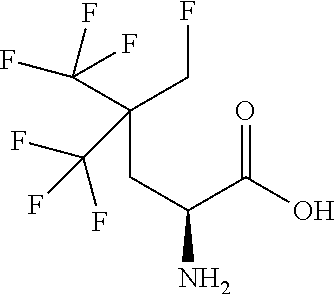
C(CC(N)C(=O)O)(CF)(C(F)(F)F)C(F)(F)F
